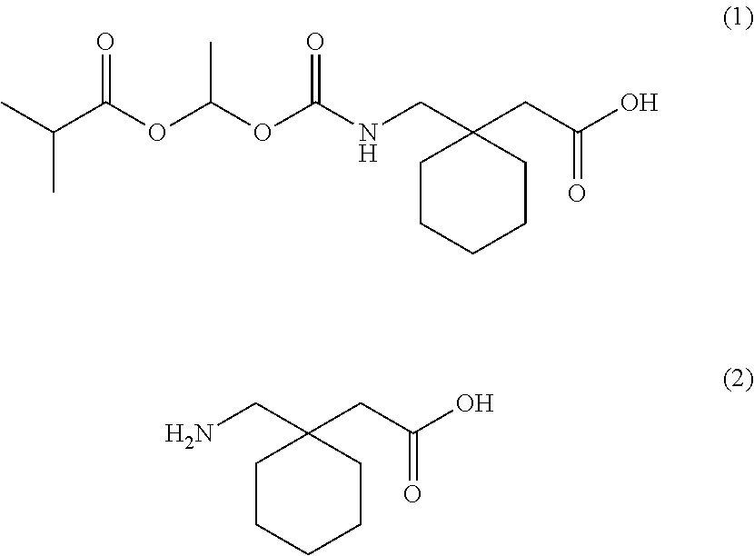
CC(C(OC(OC(=O)NCC1(CC(=O)O)CCCCC1)C)=O)C.NCC1(CC(=O)O)CCCCC1
